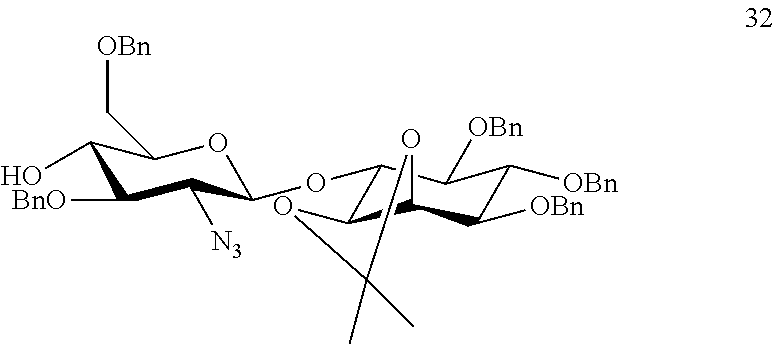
C1(O)C([BnO])C([N3])C(OC2C3C(C([OBn])C([OBn])C2[OBn])OC(C)(C)O3)OC1C[OBn]
